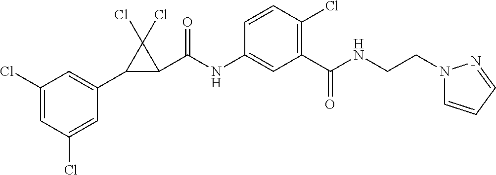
C1(Cl)=CC(Cl)=CC(C2C(C(NC3=CC(C(NCCN4C=CC=N4)=O)=C(Cl)C=C3)=O)C2(Cl)Cl)=C1
